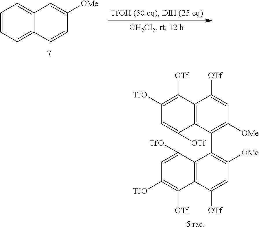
C12=C(C(C3=C([OMe])C=C([OTf])C4=C3C([TfO])=CC([TfO])=C4[OTf])=C([OMe])C=C1[OTf])C([OTf])=CC([TfO])=C2[OTf].C12=CC=CC=C1C=C([OMe])C=C2
